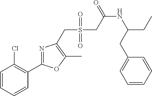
C1=CC=CC(C2=NC(CS(=O)(=O)CC(NC(CC)CC3=CC=CC=C3)=O)=C(C)O2)=C1Cl
